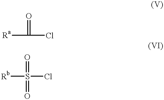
[Ra]C(=O)Cl.[Rb]S(Cl)(=O)=O
